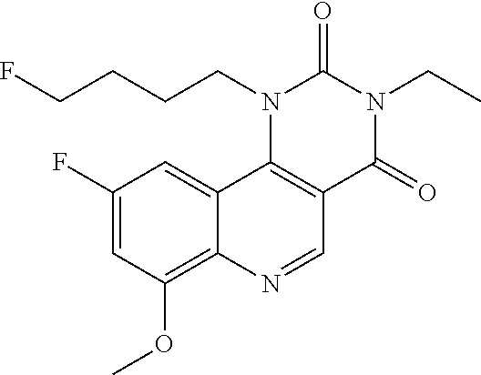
C1(F)=CC(OC)=C2C(=C1)C1=C(C=N2)C(=O)N(CC)C(=O)N1CCCCF
